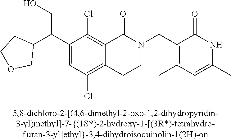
C1(C(C2CCOC2)CO)=CC(Cl)=C2C(=C1Cl)C(=O)N(CC1=C(C)C=C(C)NC1=O)CC2
